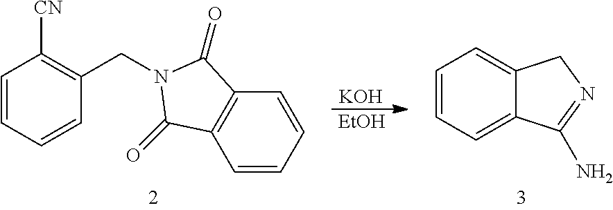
C1=CC=CC(CN2C(=O)C3=C(C=CC=C3)C2=O)=C1[CN].[KOH].[EtOH].C1=CC=C2C(=C1)CN=C2N
